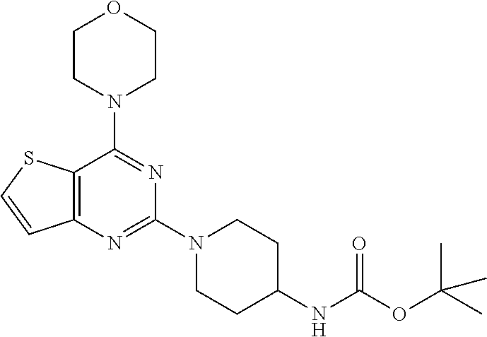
C12=C(N=C(N3CCC(NC(OC(C)(C)C)=O)CC3)N=C1N1CCOCC1)C=CS2
